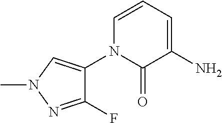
C1(F)=NN(C)C=C1N1C(=O)C(N)=CC=C1
